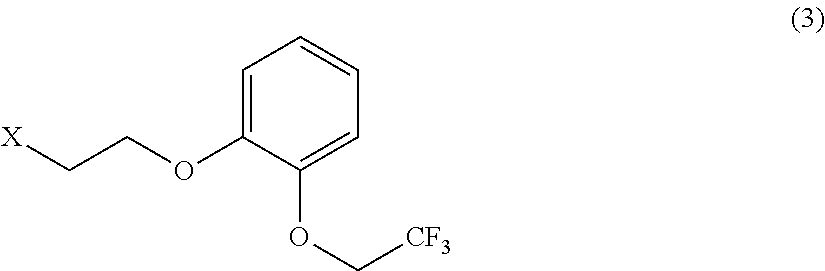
[X]CCOC1=CC=CC=C1OC[CF3]
